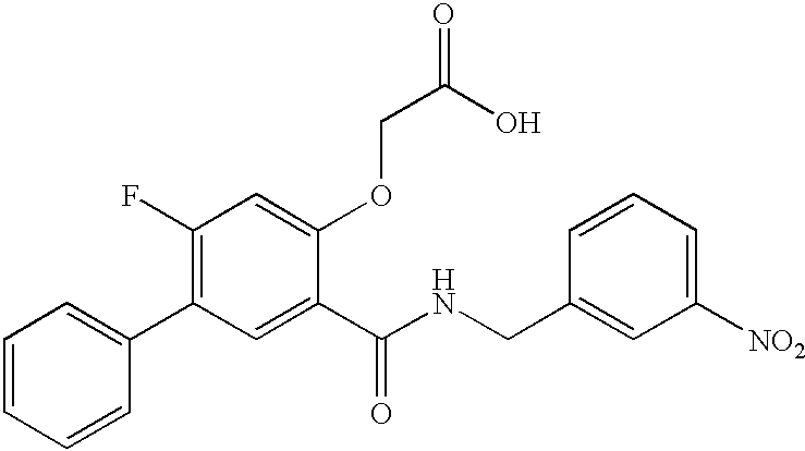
C1(F)=C(C2=CC=CC=C2)C=C(C(NCC2=CC([NO2])=CC=C2)=O)C(OCC(O)=O)=C1
